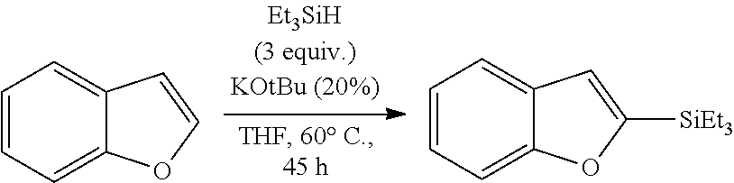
C1=CC=C2C(=C1)C=C([SiEt3])O2.C1=CC=C2C(=C1)C=CO2
